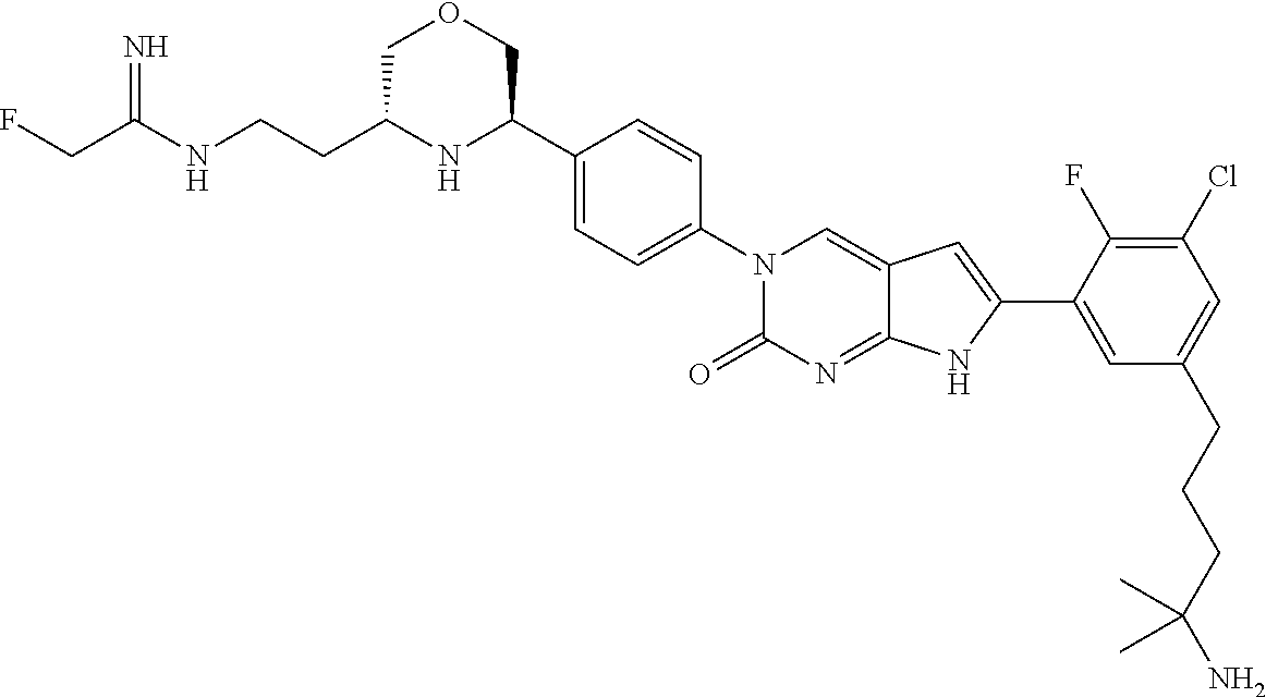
C(C(NCCC1NC(C2=CC=C(N3C(=O)N=C4C(=C3)C=C(C3=CC(CCCC(N)(C)C)=CC(Cl)=C3F)N4)C=C2)COC1)=N)F
